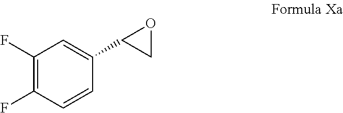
C1(F)=C(F)C=CC(C2CO2)=C1
